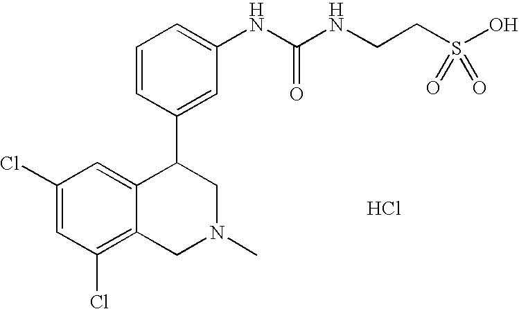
C1(Cl)=CC(Cl)=C2C(=C1)C(C1=CC(NC(NCCS(O)(=O)=O)=O)=CC=C1)CN(C)C2.Cl
